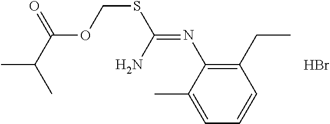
C1(C)=CC=CC(CC)=C1N=C(SCOC(C(C)C)=O)N.Br
